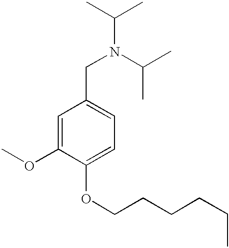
N(CC1=CC=C(OCCCCCC)C(OC)=C1)(C(C)C)C(C)C
